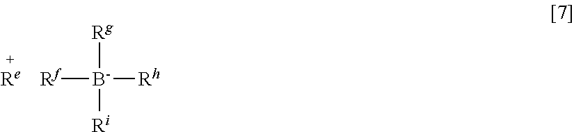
[Rg][B-]([Rh])([Ri])[Rf]
